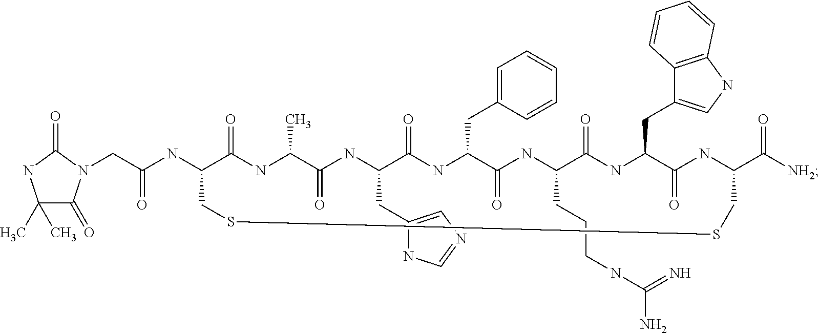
C(C(NC1C(=O)NC(C)C(=O)NC(CC2=CN=CN2)C(=O)NC(CC2=CC=CC=C2)C(=O)NC(CCCNC(N)=N)C(=O)NC(CC2=CNC3=C2C=CC=C3)C(=O)NC(C([NH2])=O)CSSC1)=O)N1C(=O)C(C)(C)NC1=O
